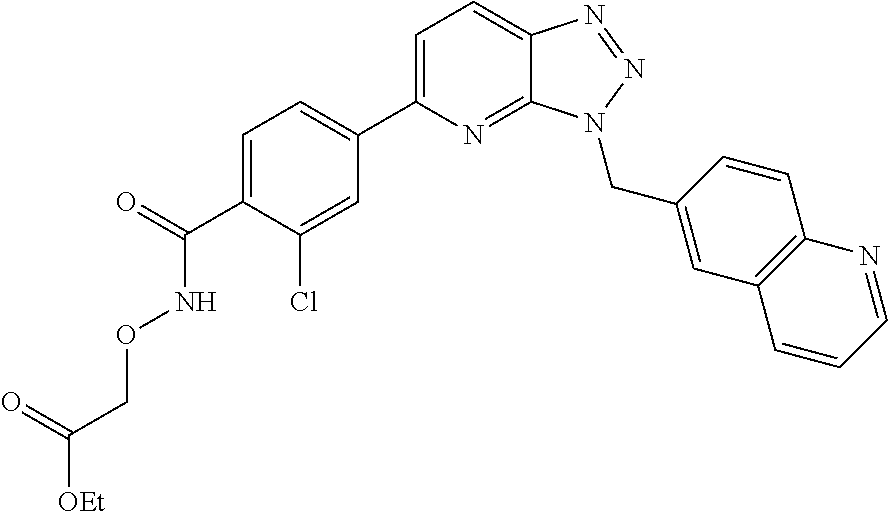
C1=C(C2=CC=C(C(=O)NOCC([OEt])=O)C(Cl)=C2)N=C2C(=C1)N=NN2CC1=CC2=C(C=C1)N=CC=C2
